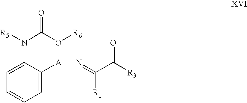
C1=C([A]N=C(C([R3])=O)[R1])C(N(C(O[R6])=O)[R5])=CC=C1
